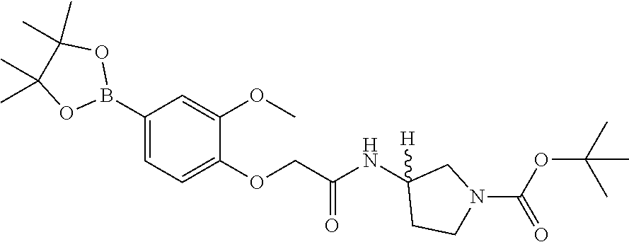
C1(B2OC(C)(C)C(C)(C)O2)=CC=C(OCC(NC2([H])CCN(C(OC(C)(C)C)=O)C2)=O)C(OC)=C1
